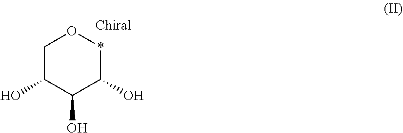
C1C(O)C(O)C(O)*O1
